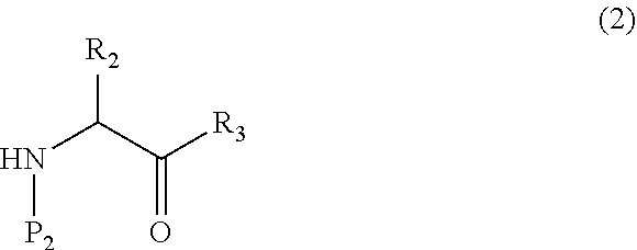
N(C(C([R3])=O)[R2])[P2]
